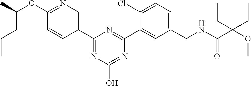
C1(OC(C)CCC)=NC=C(C2=NC(O)=NC(C3=CC(CNC(C(OC)(CC)CC)=O)=CC=C3Cl)=N2)C=C1
